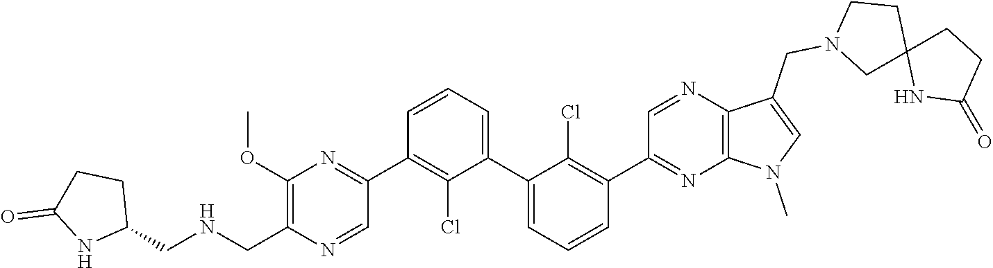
C1(C2=NC(OC)=C(C[HN]CC3CCC(=O)N3)N=C2)=C(Cl)C(C2=CC=CC(C3=NC4=C(N=C3)C(CN3CC5(CC3)NC(=O)CC5)=CN4C)=C2Cl)=CC=C1
